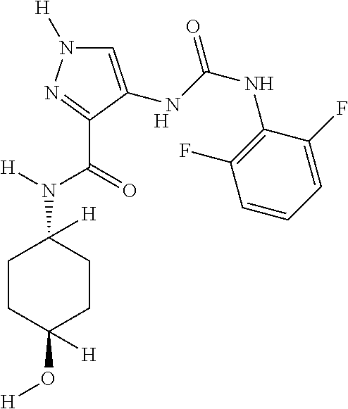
C1=C(NC(NC2=C(F)C=CC=C2F)=O)C(C(=O)N([H])C2([H])CCC([H])(O[H])CC2)=NN1[H].[H]
